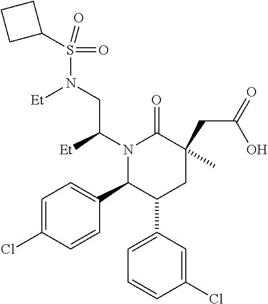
N1(C(CN(S(=O)(=O)C2CCC2)[Et])[Et])C(C2=CC=C(Cl)C=C2)C(C2=CC=CC(Cl)=C2)CC(CC(=O)O)(C)C1=O
